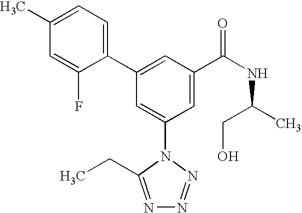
C1(C2=CC(C(NC(C)CO)=O)=CC(N3C(CC)=NN=N3)=C2)=CC=C(C)C=C1F
